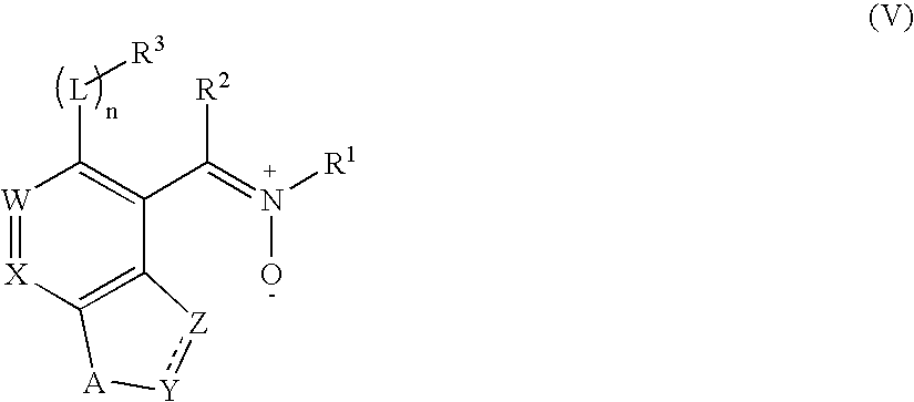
[W]1=[X]C2=C(C(C(=N([R1])O)[R2])=C1[L][R3])[Z]:[Y][A]2
